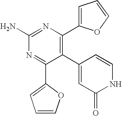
C1(C2=CC(=O)NC=C2)=C(C2=CC=CO2)N=C(N)N=C1C1=CC=CO1
